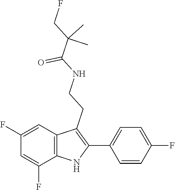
C(NCCC1=C(C2=CC=C(F)C=C2)NC2=C1C=C(F)C=C2F)(=O)C(CF)(C)C
